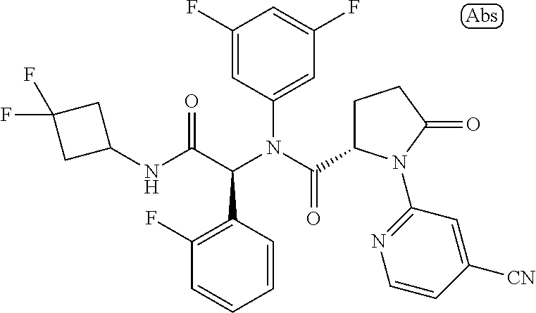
C1(F)=CC(N(C(=O)C2CCC(=O)N2C2=NC=CC([CN])=C2)C(C(NC2CC(F)(F)C2)=O)C2=C(F)C=CC=C2)=CC(F)=C1
